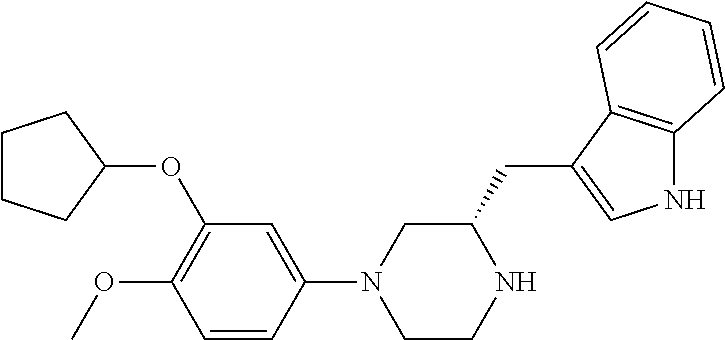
C1CCC(OC2=C(OC)C=CC(N3CCNC(CC4=CNC5=C4C=CC=C5)C3)=C2)C1
